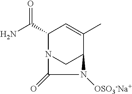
NC(C1N2CC(C(C)=C1)N([OSO3-Na+])C2=O)=O
